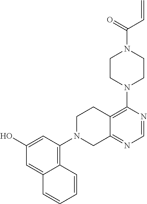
C12=NC=NC(N3CCN(C(=O)C=C)CC3)=C1CCN(C1=C3C(=CC(O)=C1)C=CC=C3)C2
